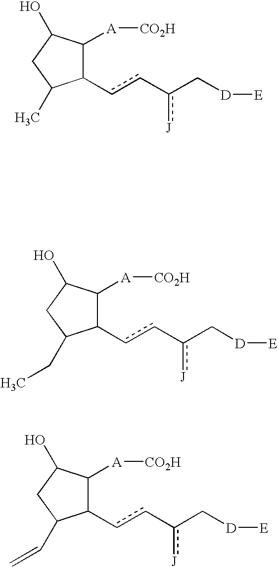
C1(cc-c(C[D][E])[J])C([A][CO2H])C(O)CC1C.C1(cc-c(C[D][E])[J])C([A][CO2H])C(O)CC1CC.C1(cc-c(C[D][E])[J])C([A][CO2H])C(O)CC1C=C
